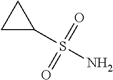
C1CC1S(N)(=O)=O
